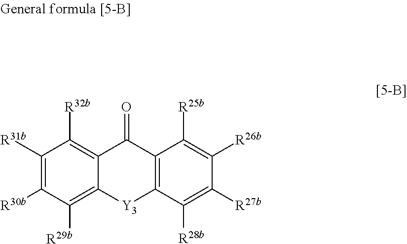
C1([R31b])=C([R30b])C([R29b])=C2C(=C1[R32b])C(=O)C1=C(C([R28b])=C([R27b])C([R26b])=C1[R25b])[Y3]2
